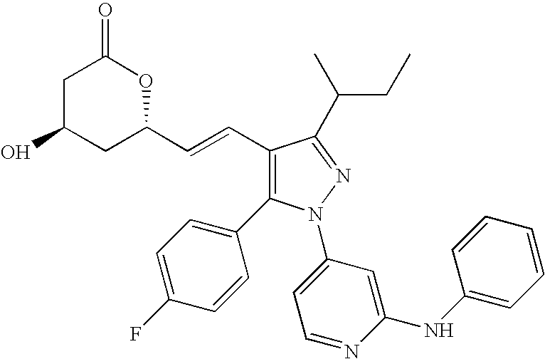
C1(C=CC2CC(O)CC(=O)O2)=C(C2=CC=C(F)C=C2)N(C2=CC=NC(NC3=CC=CC=C3)=C2)N=C1C(CC)C
